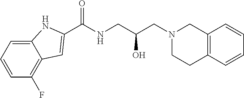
C1(C(NCC(CN2CCC3=C(C2)C=CC=C3)O)=O)=CC2=C(F)C=CC=C2N1
